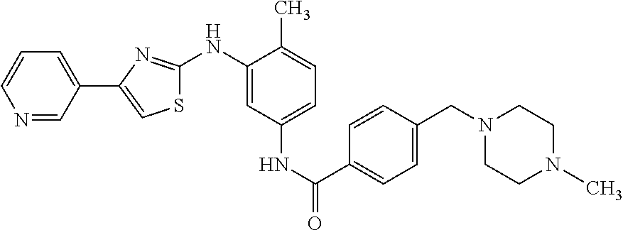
S1C(NC2=CC(NC(C3=CC=C(CN4CCN(C)CC4)C=C3)=O)=CC=C2C)=NC(C2=CC=CN=C2)=C1
